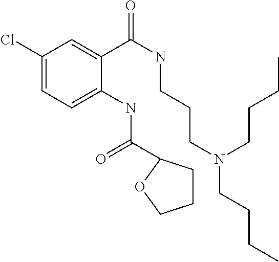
C1(Cl)=CC=C(NC(=O)C2CCCO2)C(C(NCCCN(CCCC)CCCC)=O)=C1
